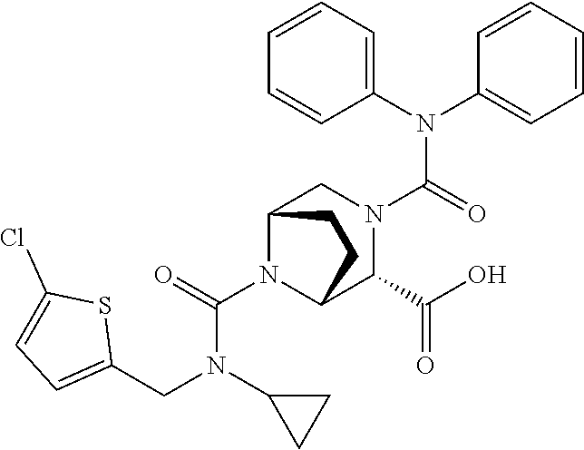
C1(N(CC2=CC=C(Cl)S2)C(N2C3C(C(O)=O)N(C(N(C4=CC=CC=C4)C4=CC=CC=C4)=O)CC2CC3)=O)CC1
